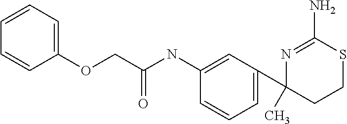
N1=C(N)SCCC1(C1=CC=CC(NC(COC2=CC=CC=C2)=O)=C1)C
